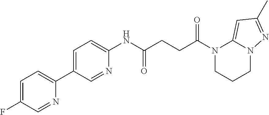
N1(C(CCC(NC2=CC=C(C3=CC=C(F)C=N3)C=N2)=O)=O)CCCN2C1=CC(C)=N2
